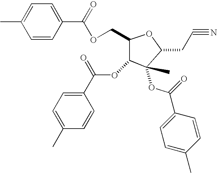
C1=C(C(=O)OCC2C(OC(=O)C3=CC=C(C)C=C3)C(C)(OC(C3=CC=C(C)C=C3)=O)C(CC#N)O2)C=CC(C)=C1
